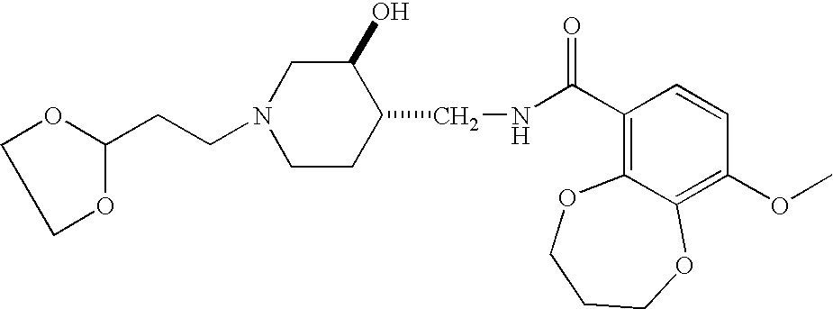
C1COC(CCN2CCC(CNC(C3=C4C(=C(OC)C=C3)OCCCO4)=O)C(O)C2)O1
